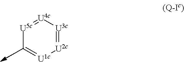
[U2c]1=[U3c][U4c]=[U5c]C=[U1c]1
